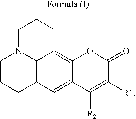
C1N2C3=C(CC1)C=C1C(=C3CCC2)OC(=O)C([R1])=C1[R2]
